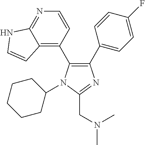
C1(C2=CC=C(F)C=C2)=C(C2=C3C(=NC=C2)NC=C3)N(C2CCCCC2)C(CN(C)C)=N1
